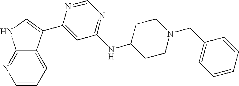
C1(C2=CNC3=NC=CC=C32)=CC(NC2CCN(CC3=CC=CC=C3)CC2)=NC=N1
